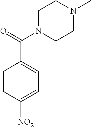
C1=CC([NO2])=CC=C1C(=O)N1CCN(C)CC1
